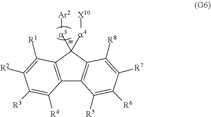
[a3]([Ar2])C1([a4][X10])C2=C(C3=C1C([R1])=C([R2])C([R3])=C3[R4])C([R5])=C([R6])C([R7])=C2[R8]
